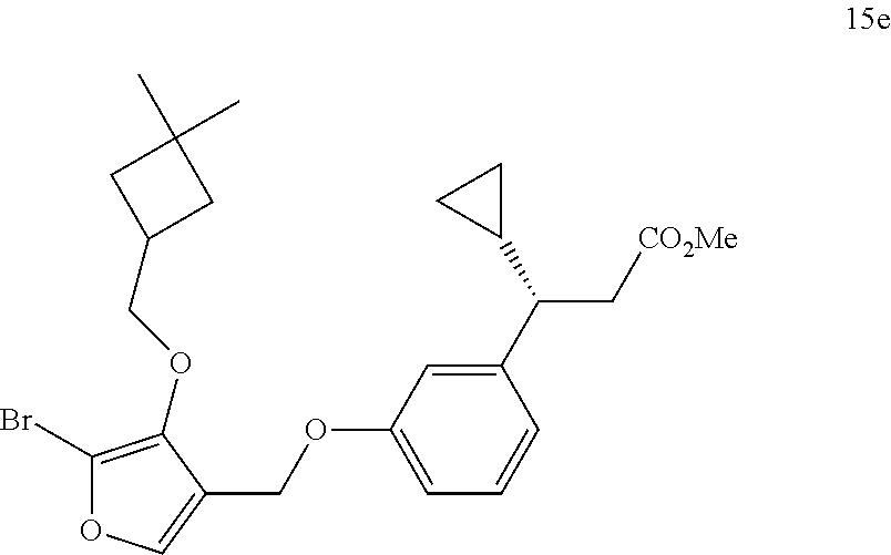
C1(Br)=C(OCC2CC(C)(C)C2)C(COC2=CC=CC(C(C3CC3)C[CO2Me])=C2)=CO1
